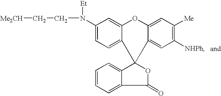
C1(N(CC[Me2CH])[Et])=CC=C2C(=C1)OC1=CC([Me])=C([NHPh])C=C1C21OC(=O)C2=CC=CC=C12
